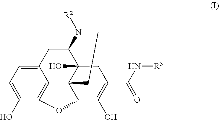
C12=CC=C(O)C3=C1C14C(O)(C(C2)N([R2])CC1)CC(C(=O)N[R3])=C(O)C4O3
